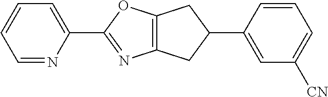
C1=NC(C2=NC3=C(O2)CC(C2=CC([CN])=CC=C2)C3)=CC=C1
